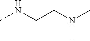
C(NC)CN(C)C
